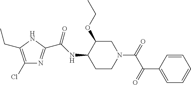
C1(Cl)=C(CC)NC(C(NC2CCN(C(C(=O)C3=CC=CC=C3)=O)CC2OCC)=O)=N1
